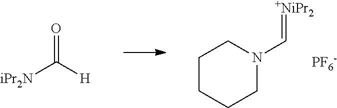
[+NiPr2]=CN1CCCCC1.[PF6-].O=C([iPr2N])[H]
